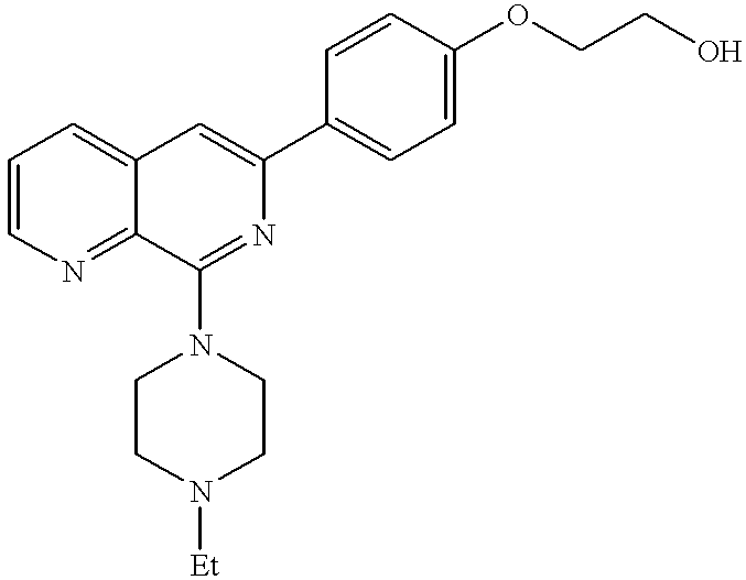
C1=CN=C2C(=C1)C=C(C1=CC=C(OCCO)C=C1)N=C2N1CCN([Et])CC1
